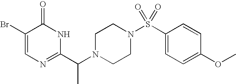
C1=C(Br)C(=O)NC(C(N2CCN(S(C3=CC=C(OC)C=C3)(=O)=O)CC2)C)=N1
